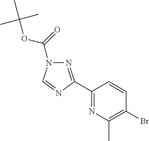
N1=C(C2=NC(C)=C(Br)C=C2)N=CN1C(OC(C)(C)C)=O
